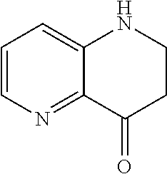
C1=CN=C2C(=C1)NCCC2=O
